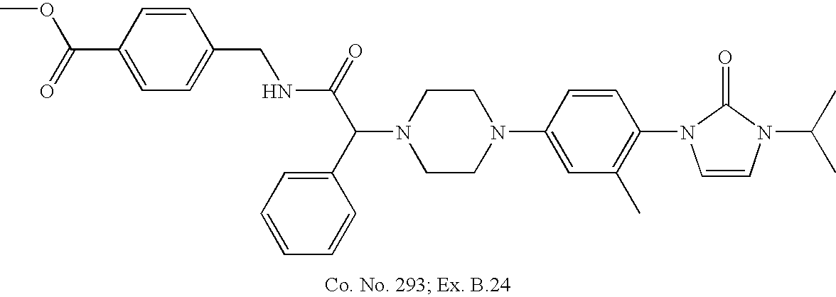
N1(C(C(=O)NCC2=CC=C(C(=O)OC)C=C2)C2=CC=CC=C2)CCN(C2=CC(C)=C(N3C=CN(C(C)C)C3=O)C=C2)CC1
